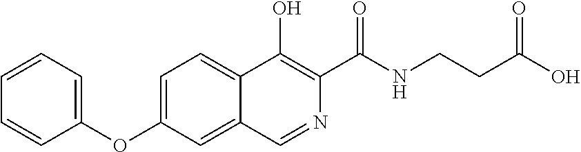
C1(OC2=CC=C3C(=C2)C=NC(C(NCCC(O)=O)=O)=C3O)=CC=CC=C1
